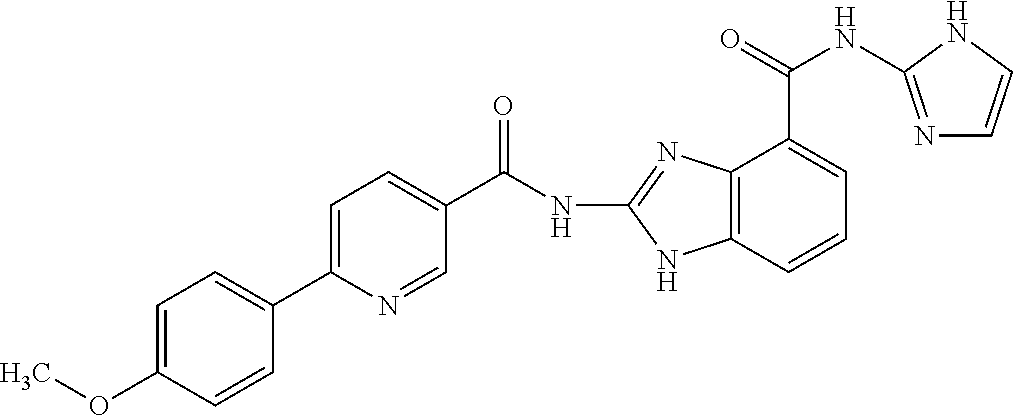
C12=C(C=CC=C1C(NC1=NC=CN1)=O)NC(NC(C1=CC=C(C3=CC=C(OC)C=C3)N=C1)=O)=N2
